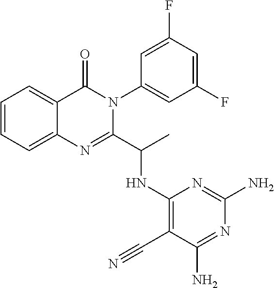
C1=CC=C2C(=C1)C(=O)N(C1=CC(F)=CC(F)=C1)C(C(C)NC1=C(C#N)C(N)=NC(N)=N1)=N2
